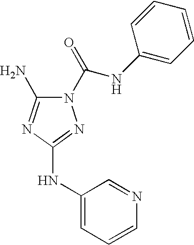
N1(C(=O)NC2=CC=CC=C2)C(N)=NC(NC2=CC=CN=C2)=N1
